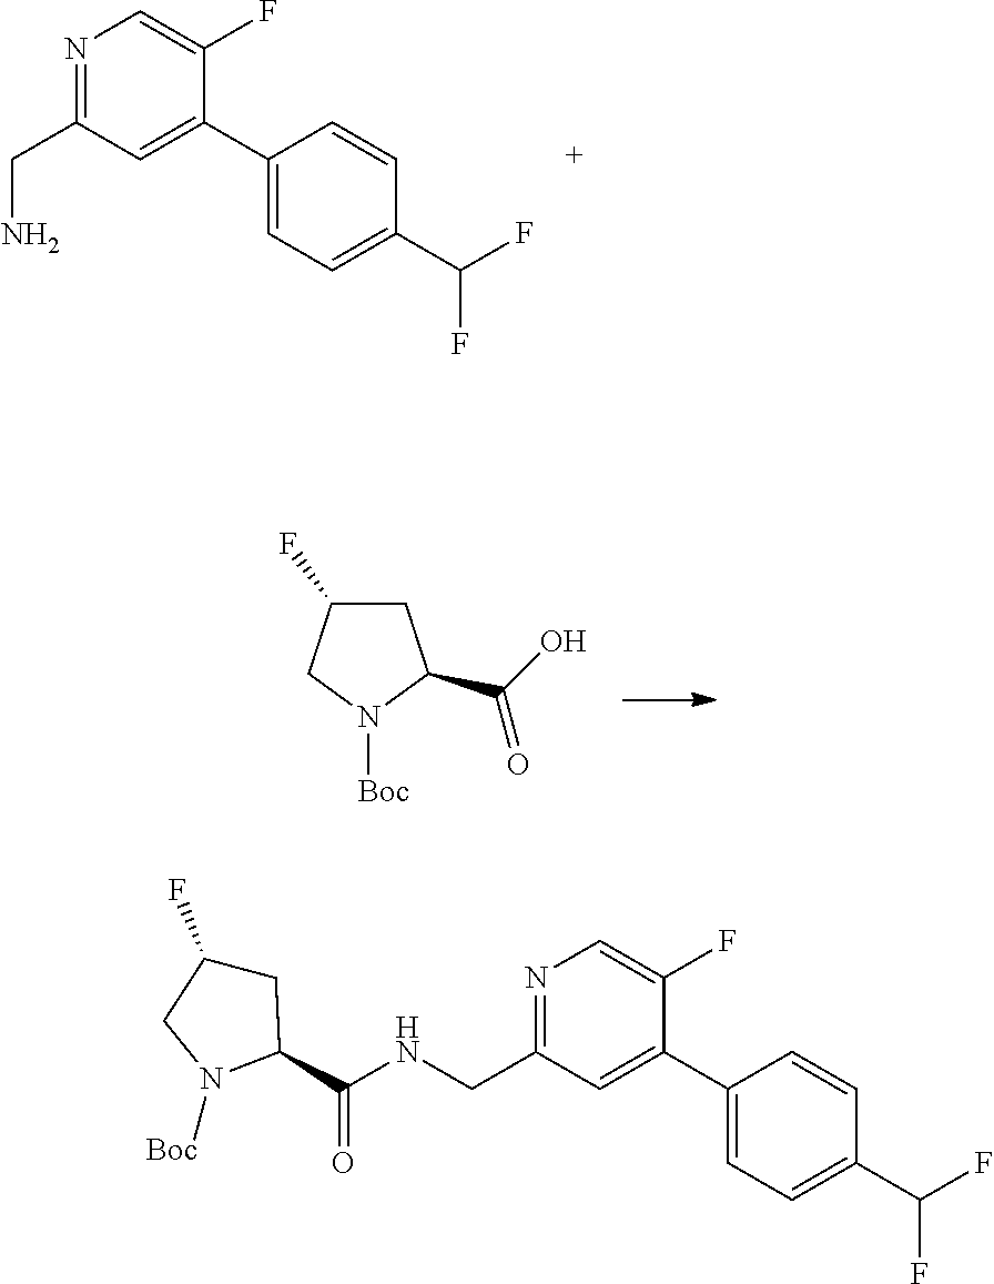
N1=C(CN)C=C(C2=CC=C(C(F)F)C=C2)C(F)=C1.C1(F)CC(C(O)=O)N([Boc])C1.C1(F)CC(C(NCC2=NC=C(F)C(C3=CC=C(C(F)F)C=C3)=C2)=O)N([Boc])C1
